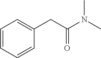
C1=CC=CC(CC(=O)N(C)C)=C1
